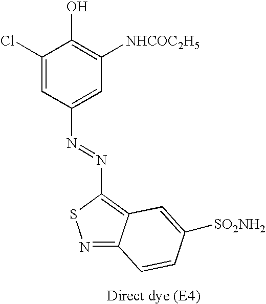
C1(Cl)=CC(N=NC2=C3C(=NS2)C=CC([SO2NH2])=C3)=CC([NHCOC2H5])=C1O
